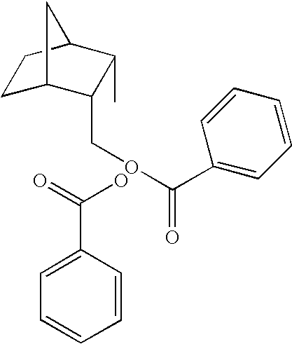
C1(C(=O)O)=CC=CC=C1.C1C2C(COC(C3=CC=CC=C3)=O)C(C)C(C1)C2
